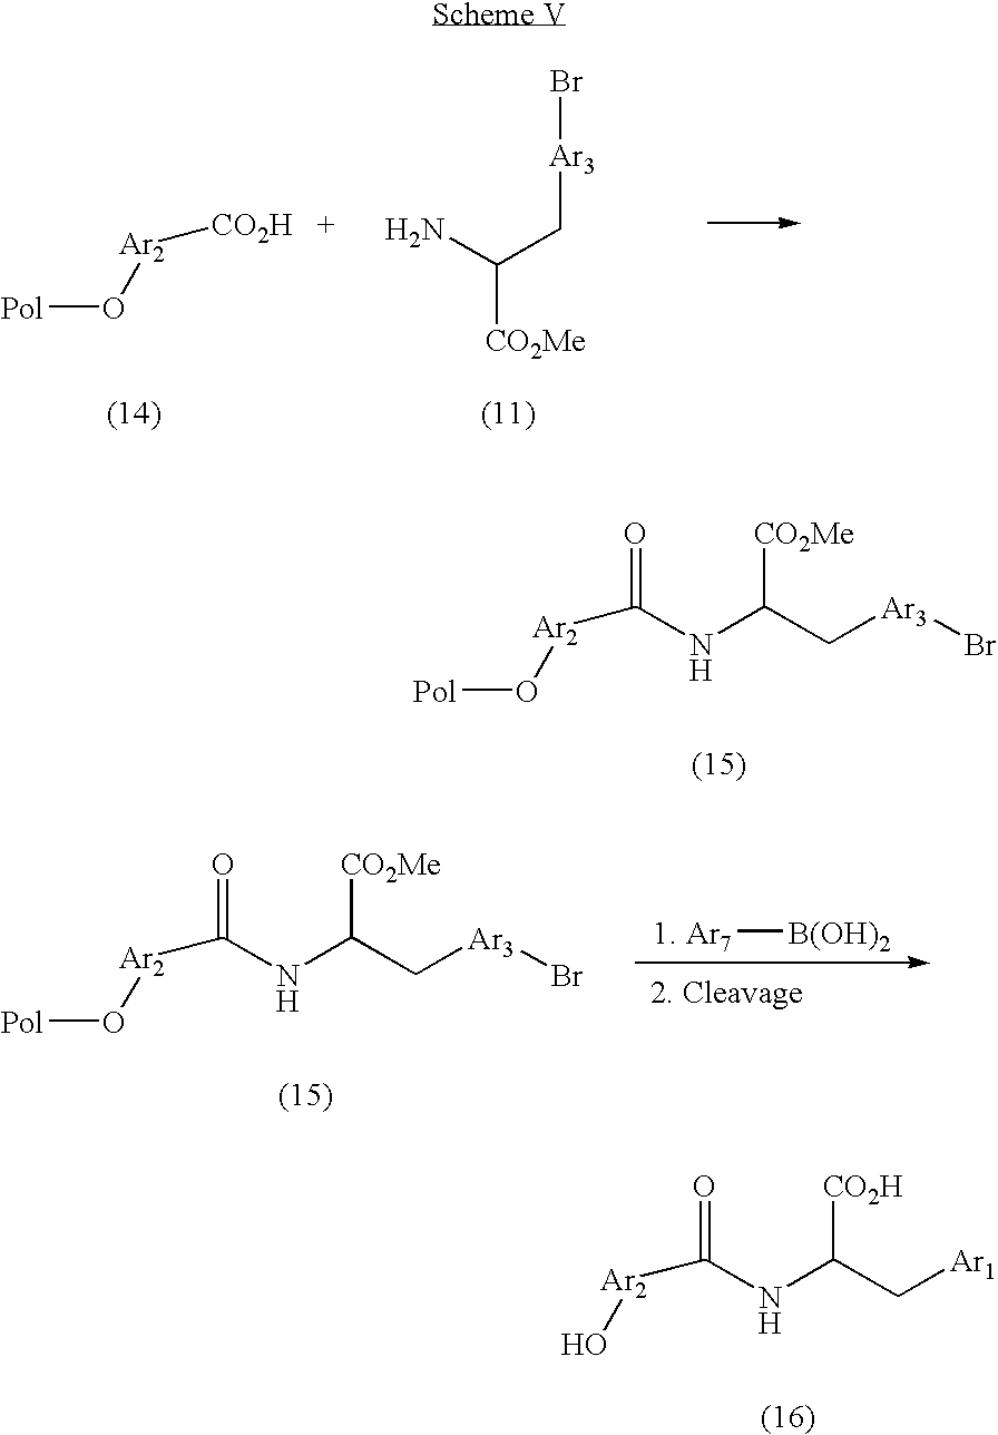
[Ar2]([CO2H   +])O[Pol].C([CO2Me])(N)C[Ar3]Br.[Ar2](C(NC(C[Ar3]Br)[CO2Me])=O)O[Pol].[2. Cleavage].[Ar2](C(NC(C[Ar3]Br)[CO2Me])=O)O[Pol].[1. Ar7][B(OH)2].[Ar2](C(NC(C[Ar1])[CO2H])=O)O
